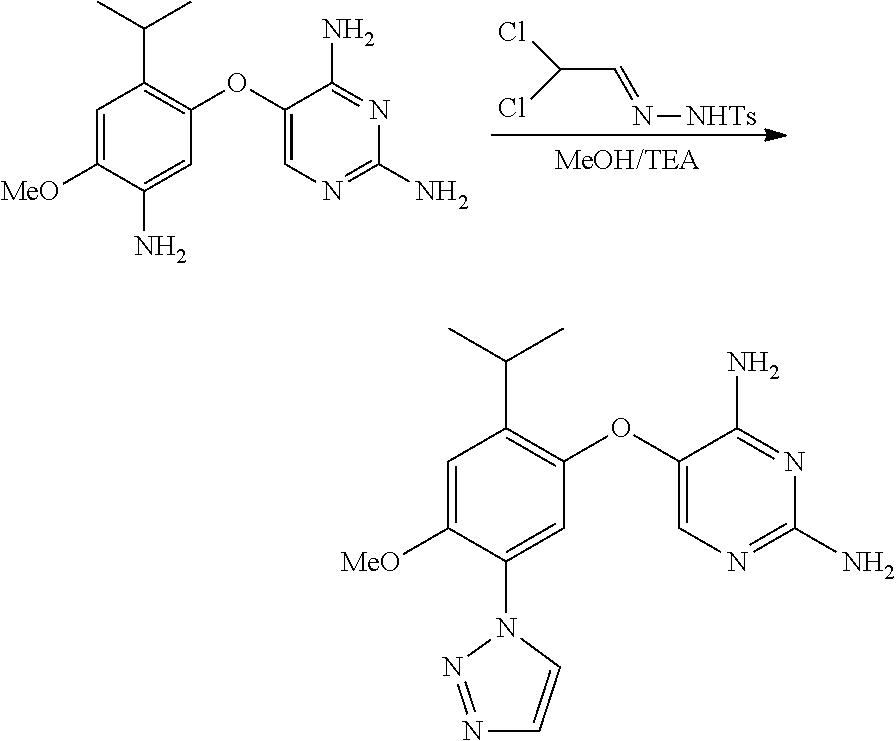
C1=C([MeO])C(N2N=NC=C2)=CC(OC2=CN=C(N)N=C2N)=C1C(C)C.C1=C([MeO])C(N)=CC(OC2=CN=C(N)N=C2N)=C1C(C)C.C(C=N[NHTs])(Cl)Cl
